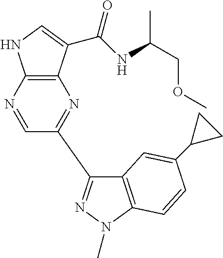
C12=C(C(C(NC(COC)C)=O)=CN1)N=C(C1=NN(C)C3=C1C=C(C1CC1)C=C3)C=N2
